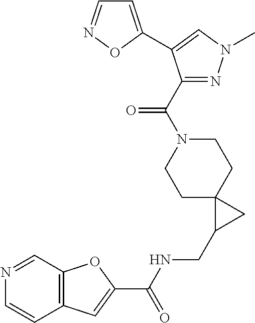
C12=C(C=C(C(NCC3CC34CCN(C(C3=NN(C)C=C3C3=CC=NO3)=O)CC4)=O)O1)C=CN=C2
